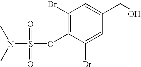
C1(Br)=CC(CO)=CC(Br)=C1OS(=O)(=O)N(C)C
